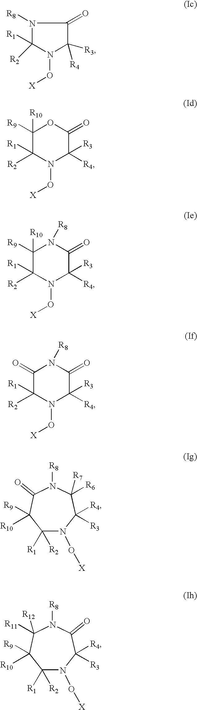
N1([R8])C([R2])([R1])N(O[X])C([R4])([R3])C1=O.C1([R9])([R10])C([R2])([R1])N(O[X])C([R4])([R3])C(=O)O1.C1([R9])([R10])C([R2])([R1])N(O[X])C([R4])([R3])C(=O)N1[R8].C1(=O)C([R2])([R1])N(O[X])C([R4])([R3])C(=O)N1[R8].C1([R2])([R1])N(O[X])C([R4])([R3])C(=O)N([R8])C([R12])([R11])C1([R9])[R10].C1([R2])([R1])N(O[X])C([R4])([R3])C([R7])([R6])N([R8])C(=O)C1([R9])[R10]
